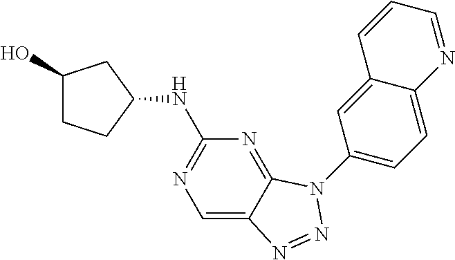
C1=C2C(=NC(NC3CC(O)CC3)=N1)N(C1=CC=C3C(=C1)C=CC=N3)N=N2
